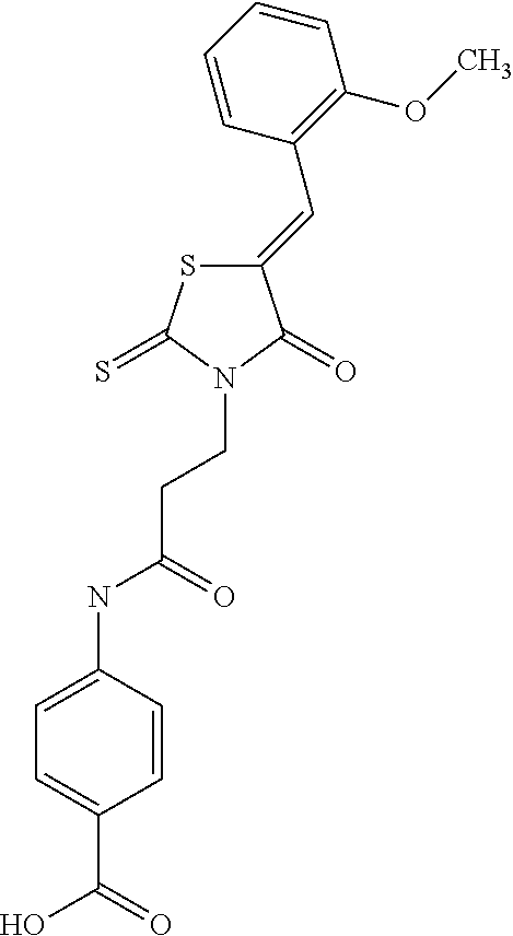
C1(=CC2=C(OC)C=CC=C2)SC(=S)N(CCC(NC2=CC=C(C(=O)O)C=C2)=O)C1=O
